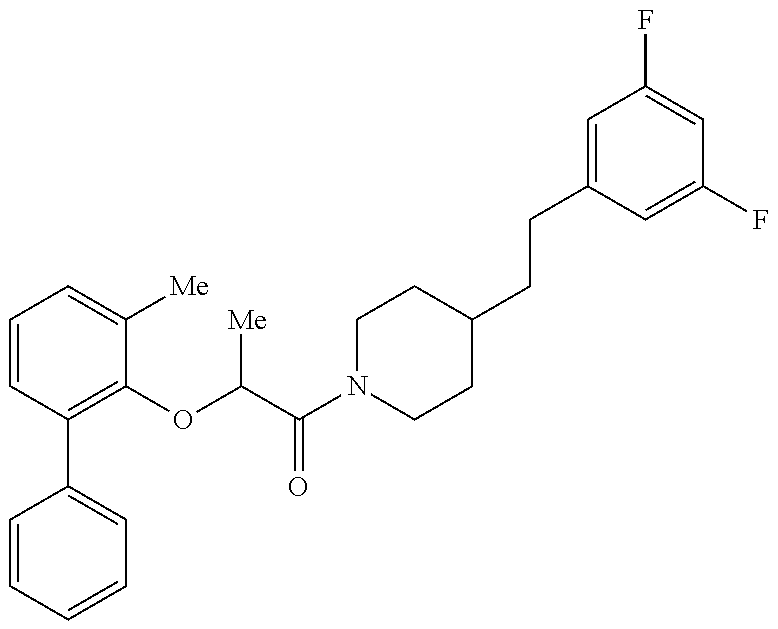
C1=CC=CC=C1C1=C(OC(C(N2CCC(CCC3=CC(F)=CC(F)=C3)CC2)=O)[Me])C([Me])=CC=C1
